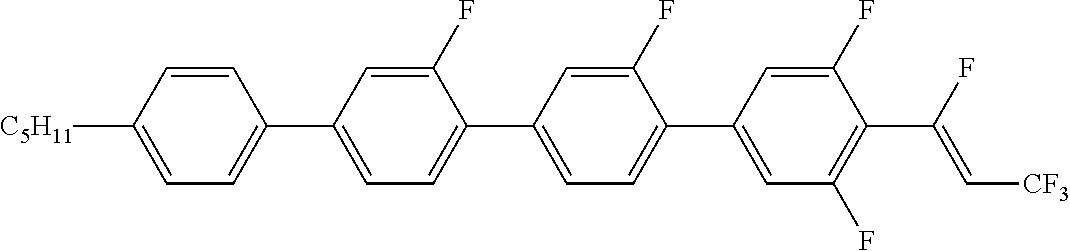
C1=C([C5H11])C=CC(C2=CC=C(C3=CC=C(C4=CC(F)=C(C(F)=C[CF3])C(F)=C4)C(F)=C3)C(F)=C2)=C1
